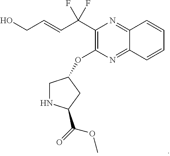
OCC=CC(C1=C(OC2CNC(C(=O)OC)C2)N=C2C(=N1)C=CC=C2)(F)F
